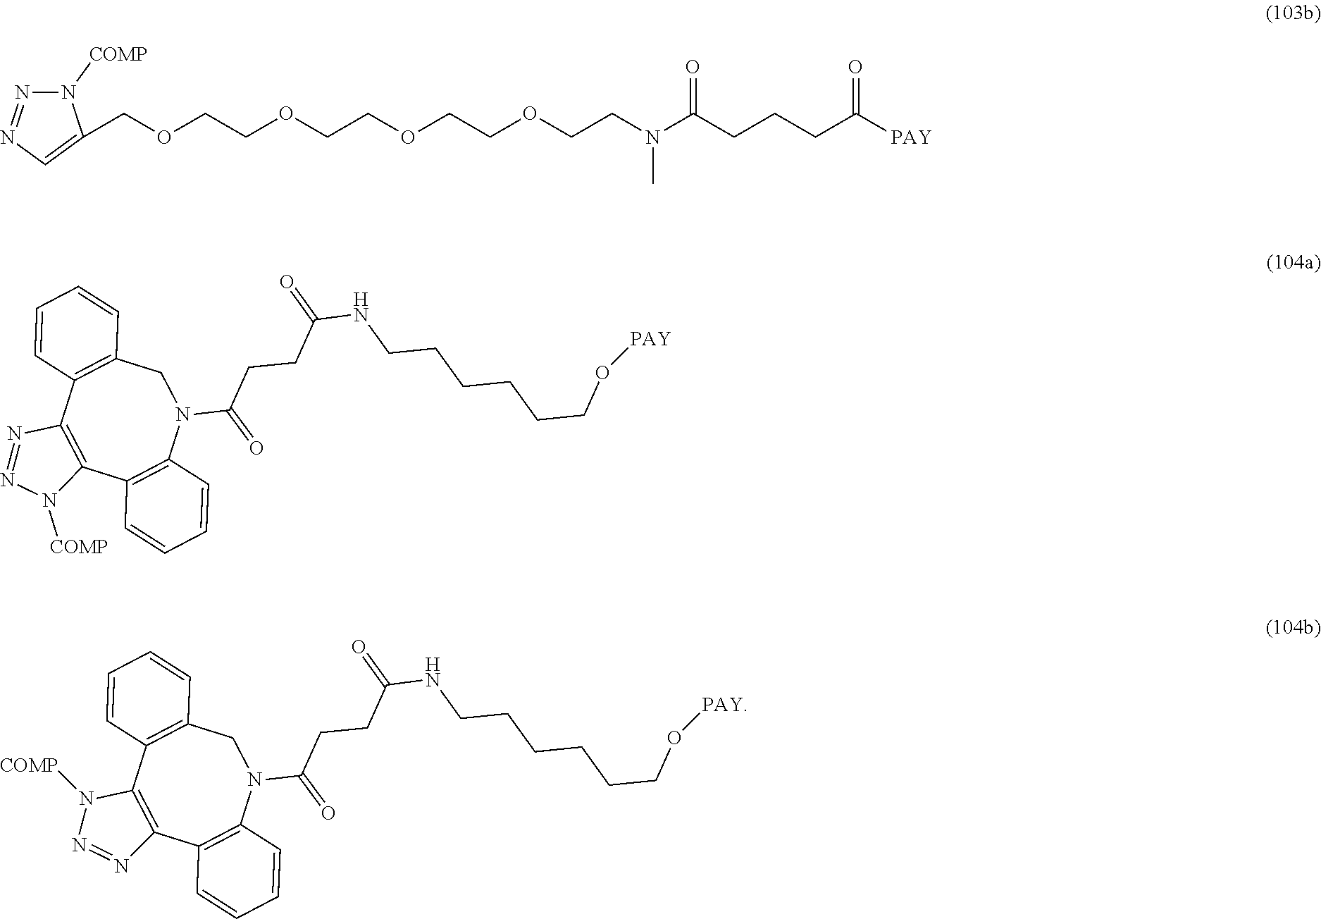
N1([COMP])N=NC=C1COCCOCCOCCOCCN(C(CCCC([PAY])=O)=O)C.C1=CC2=C(C=C1)C1=C(C3=C(CN2C(=O)CCC(=O)NCCCCCCO[PAY])C=CC=C3)N=NN1[COMP].C1=CC2=C(C=C1)C1=C(C3=C(CN2C(=O)CCC(=O)NCCCCCCO[PAY])C=CC=C3)N([COMP])N=N1
